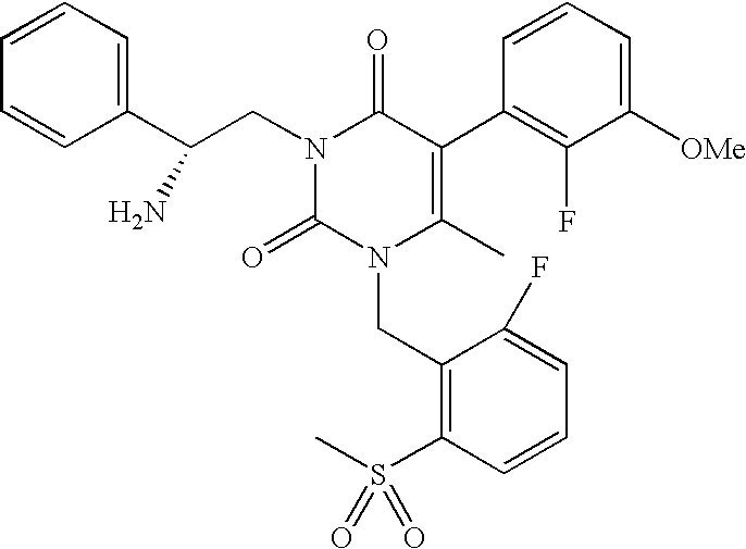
C1(CN2C(C)=C(C3=C(F)C([OMe])=CC=C3)C(=O)N(CC(C3=CC=CC=C3)N)C2=O)=C(S(C)(=O)=O)C=CC=C1F
